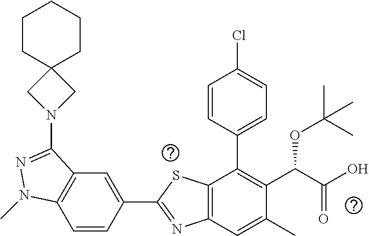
C1=CC(C2=NC3=C(S2)C(C2=CC=C(Cl)C=C2)=C(C(C(O)=O)OC(C)(C)C)C(C)=C3)=CC2=C1N(C)N=C2N1CC2(C1)CCCCC2
